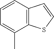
C1=CC2=C(SC=C2)C(C)=C1
